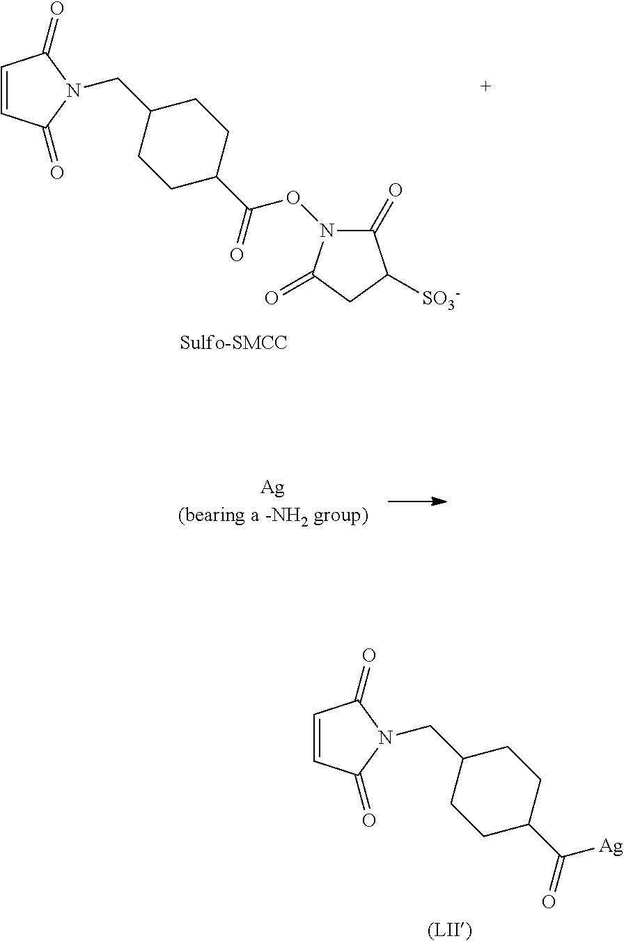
C1=CC(=O)N(CC2CCC(C(ON3C(=O)C([SO3-])CC3=O)=O)CC2)C1=O.C1=CC(=O)N(CC2CCC(C([Ag])=O)CC2)C1=O
